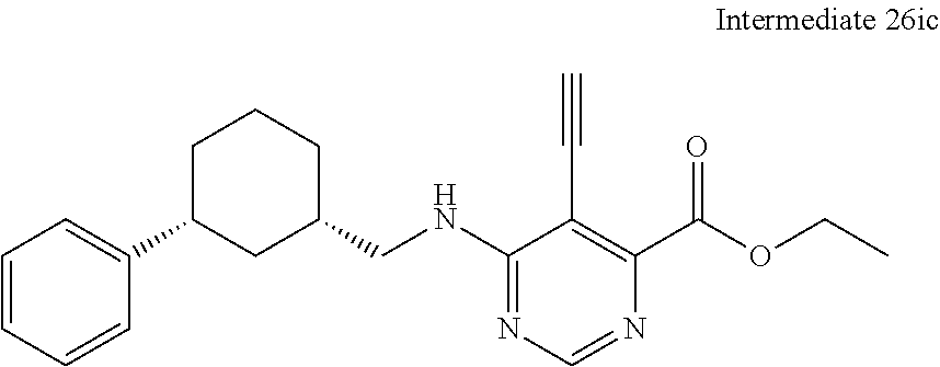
C1=CC=CC(C2CC(CNC3=NC=NC(C(=O)OCC)=C3C#C)CCC2)=C1
